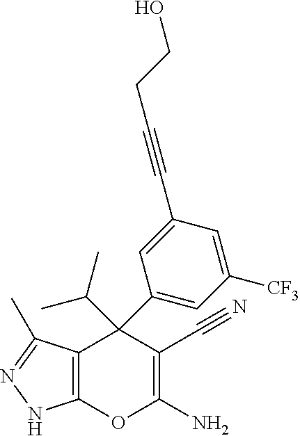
C12=C(C(C)=NN1)C(C1=CC([CF3])=CC(C#CCCO)=C1)(C(C)C)C(C#N)=C(N)O2
